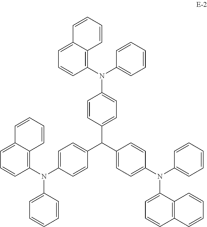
C1=CC(C(C2=CC=C(N(C3=CC=CC=C3)C3=CC=CC4=C3C=CC=C4)C=C2)C2=CC=C(N(C3=C4C(=CC=C3)C=CC=C4)C3=CC=CC=C3)C=C2)=CC=C1N(C1=C2C(=CC=C1)C=CC=C2)C1=CC=CC=C1
